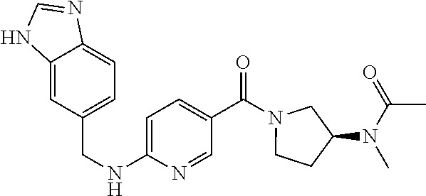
C1=C(NCC2=CC=C3C(=C2)NC=N3)N=CC(C(N2CCC(N(C(C)=O)C)C2)=O)=C1
